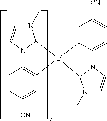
N12C3=C(C=C([CN])C=C3)[Ir]3(C4=CC([CN])=CC=C4N4C3N(C)C=C4)C1N(C)C=C2
